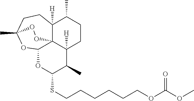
S(CCCCCCOC(OC)=O)C1OC2OC3(C)CCC4([H])C(C)CCC([H])(C1C)C24OO3
